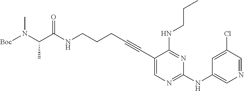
C(NCCCC#CC1=CN=C(NC2=CN=CC(Cl)=C2)N=C1NCCC)(=O)C(N([Boc])C)C
